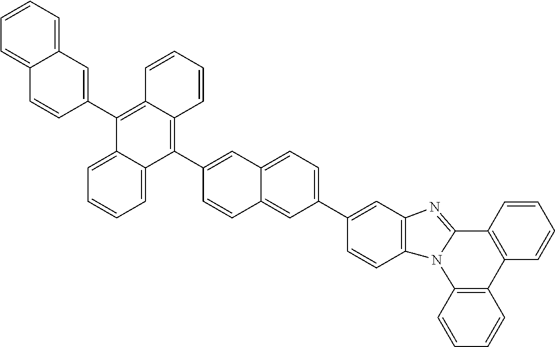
C1=CC2=C(C=C1)N1C(=NC3=C1C=CC(C1=CC=C4C(=C1)C=CC(C1=C5C(=C(C6=CC7=CC=CC=C7C=C6)C6=CC=CC=C16)C=CC=C5)=C4)=C3)C1=C2C=CC=C1
